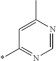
C1=C(C)N=CN=C1*
